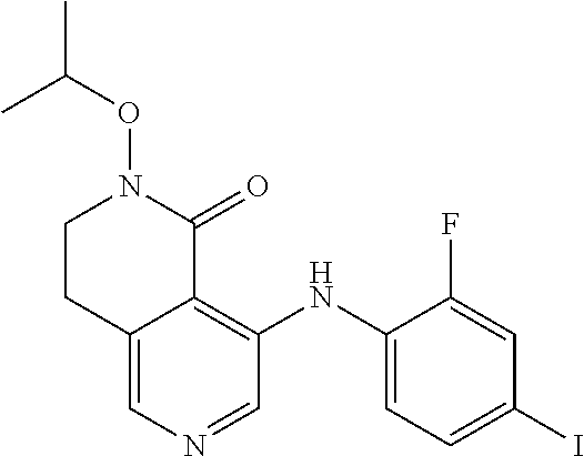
C12=CN=CC(NC3=CC=C(I)C=C3F)=C1C(=O)N(OC(C)C)CC2
